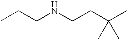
C(CNCCC(C)(C)C)C
